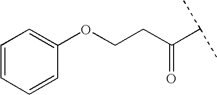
C1=CC=CC(OCCC(C(C)C)=O)=C1
